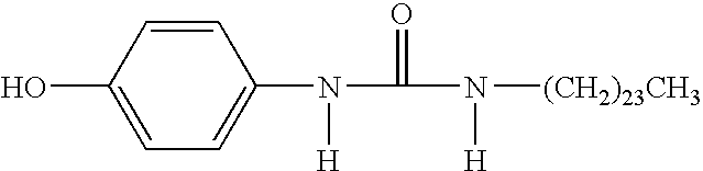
OC1=CC=C(N(C(N([H])[(CH2)23CH3])=O)[H])C=C1
